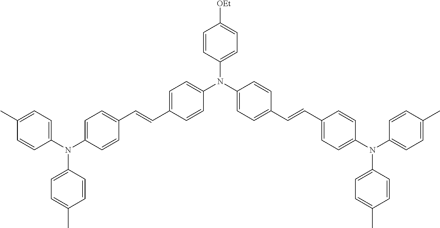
C1=C(C=CC2=CC=C(N(C3=CC=C(C)C=C3)C3=CC=C(C)C=C3)C=C2)C=CC(N(C2=CC=C(C=CC3=CC=C(N(C4=CC=C(C)C=C4)C4=CC=C(C)C=C4)C=C3)C=C2)C2=CC=C([OEt])C=C2)=C1
